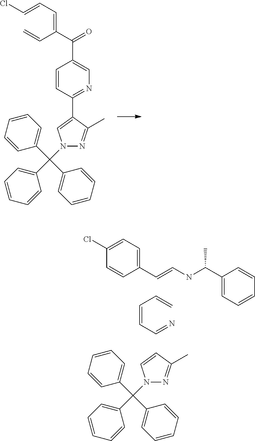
C1=CC(C2=CN(C(C3=CC=CC=C3)(C3=CC=CC=C3)C3=CC=CC=C3)N=C2C)=NC=C1C(C(=CC=CCl)C=C)=O.C(=CC=N)C=C.C(=CNC(C1=CC=CC=C1)C)C1=CC=C(Cl)C=C1.C1=CN(C(C2=CC=CC=C2)(C2=CC=CC=C2)C2=CC=CC=C2)N=C1C
